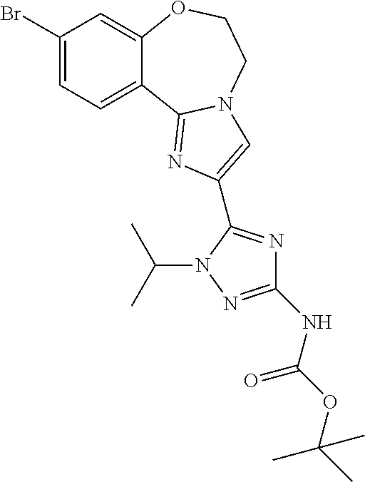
C1(Br)=CC=C2C(=C1)OCCN1C2=NC(C2=NC(NC(=O)OC(C)(C)C)=NN2C(C)C)=C1
